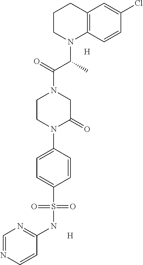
C12=C(C=CC(Cl)=C1)N(C(C(N1CCN(C3=CC=C(S(NC4=NC=NC=C4)(=O)=O)C=C3)C(=O)C1)=O)C)CCC2.[H].[H]
